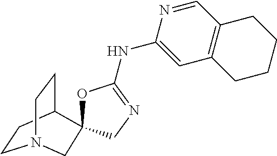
C1CC2CCN1CC21OC(NC2=CC3=C(C=N2)CCCC3)=NC1
